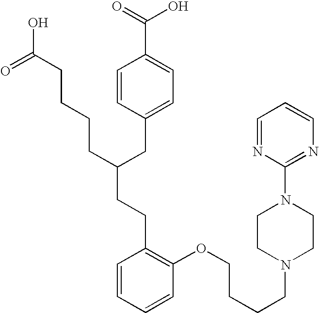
C(C(CC1=CC=C(C(=O)O)C=C1)CCCCC(O)=O)CC1=C(OCCCCN2CCN(C3=NC=CC=N3)CC2)C=CC=C1
